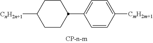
[CnH2n+1]C1CCC(C2=CC=C([CmH2m+1])C=C2)CC1
